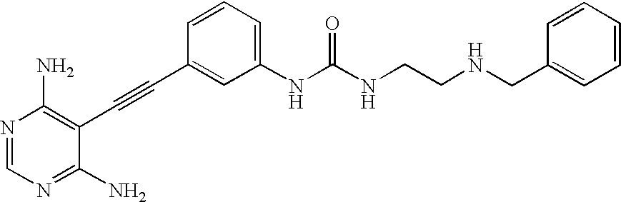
N1=CN=C(N)C(C#CC2=CC(NC(NCCNCC3=CC=CC=C3)=O)=CC=C2)=C1N
